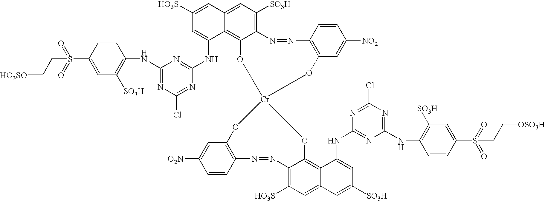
[HO3SO]CCS(C1=CC([SO3H])=C(NC2=NC(Cl)=NC(NC3=CC([HO3S])=CC4=CC([SO3H])=C5C(=C34)O[Cr]3(OC4=C(N=N5)C=CC([NO2])=C4)OC4=C5C(=CC([HO3S])=C4N=NC4=C(C=C([O2N])C=C4)O3)C=C([SO3H])C=C5NC3=NC(NC4=C([SO3H])C=C(S(CC[OSO3H])(=O)=O)C=C4)=NC(Cl)=N3)=N2)C=C1)(=O)=O
